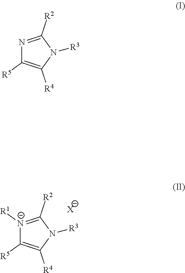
[N-]1([R1])=C([R2])N([R3])C([R4])=C1[R5].[X].N1=C([R2])N([R3])C([R4])=C1[R5]
